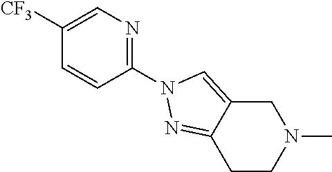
C1C2=CN(C3=NC=C([CF3])C=C3)N=C2CCN1C
